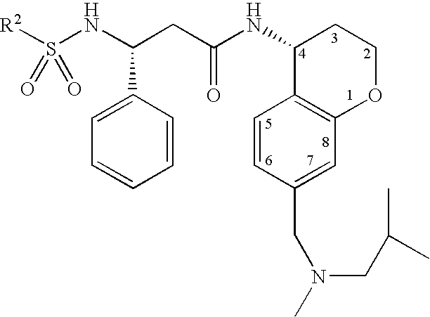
[R2]S(NC(CC(NC1C2=C(OCC1)C=C(CN(C)CC(C)C)C=C2)=O)C1=CC=CC=C1)(=O)=O
